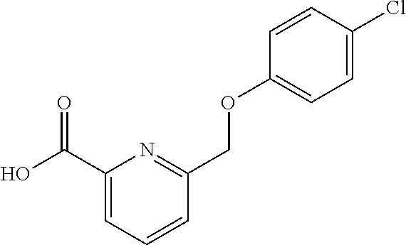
OC(C1=CC=CC(COC2=CC=C(Cl)C=C2)=N1)=O
